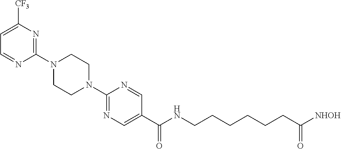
C1(N2CCN(C3=NC([CF3])=CC=N3)CC2)=NC=C(C(=O)NCCCCCCC([NHOH])=O)C=N1
